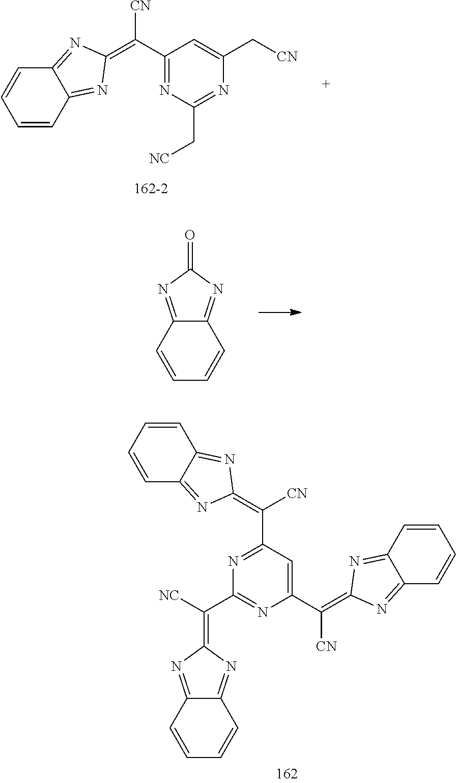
C1=CC2=NC(=C(C3=NC(C[NC])=NC(C[CN])=C3)[CN])N=C2C=C1.C1=CC2=NC(=O)N=C2C=C1.C1=CC2=NC(=C([NC])C3=NC(C(=C4N=C5C(=N4)C=CC=C5)[CN])=CC(C([CN])=C4N=C5C(=N4)C=CC=C5)=N3)N=C2C=C1
